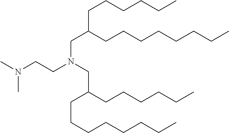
C(C(CCCCCCCC)CCCCCC)N(CCN(C)C)CC(CCCCCC)CCCCCCCC
